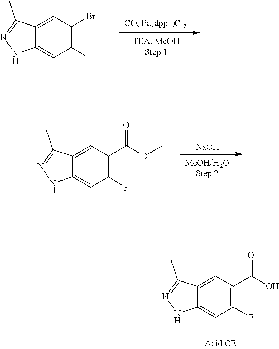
N1N=C(C)C2=CC(Br)=C(F)C=C12.N1N=C(C)C2=CC(C(=O)OC)=C(F)C=C12.[NaOH].N1N=C(C)C2=CC(C(=O)O)=C(F)C=C12
